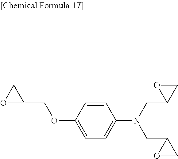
O1C(COC2=CC=C(N(CC3CO3)CC3OC3)C=C2)C1
